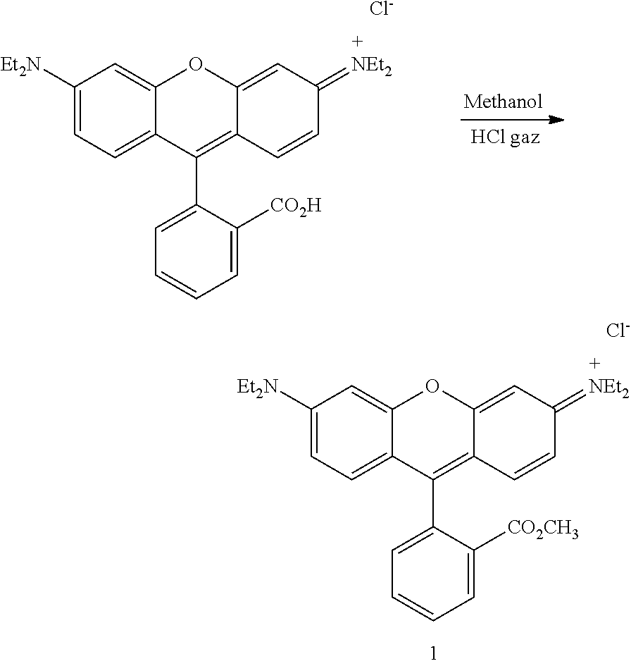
C1([Et2N])=CC=C2C(=C1)OC1=CC(=[NEt2])C=CC1=C2C1=CC=CC=C1[CO2H].[Cl-].C1([Et2N])=CC=C2C(=C1)OC1=CC(=[NEt2])C=CC1=C2C1=CC=CC=C1[CO2CH3].[Cl-]
